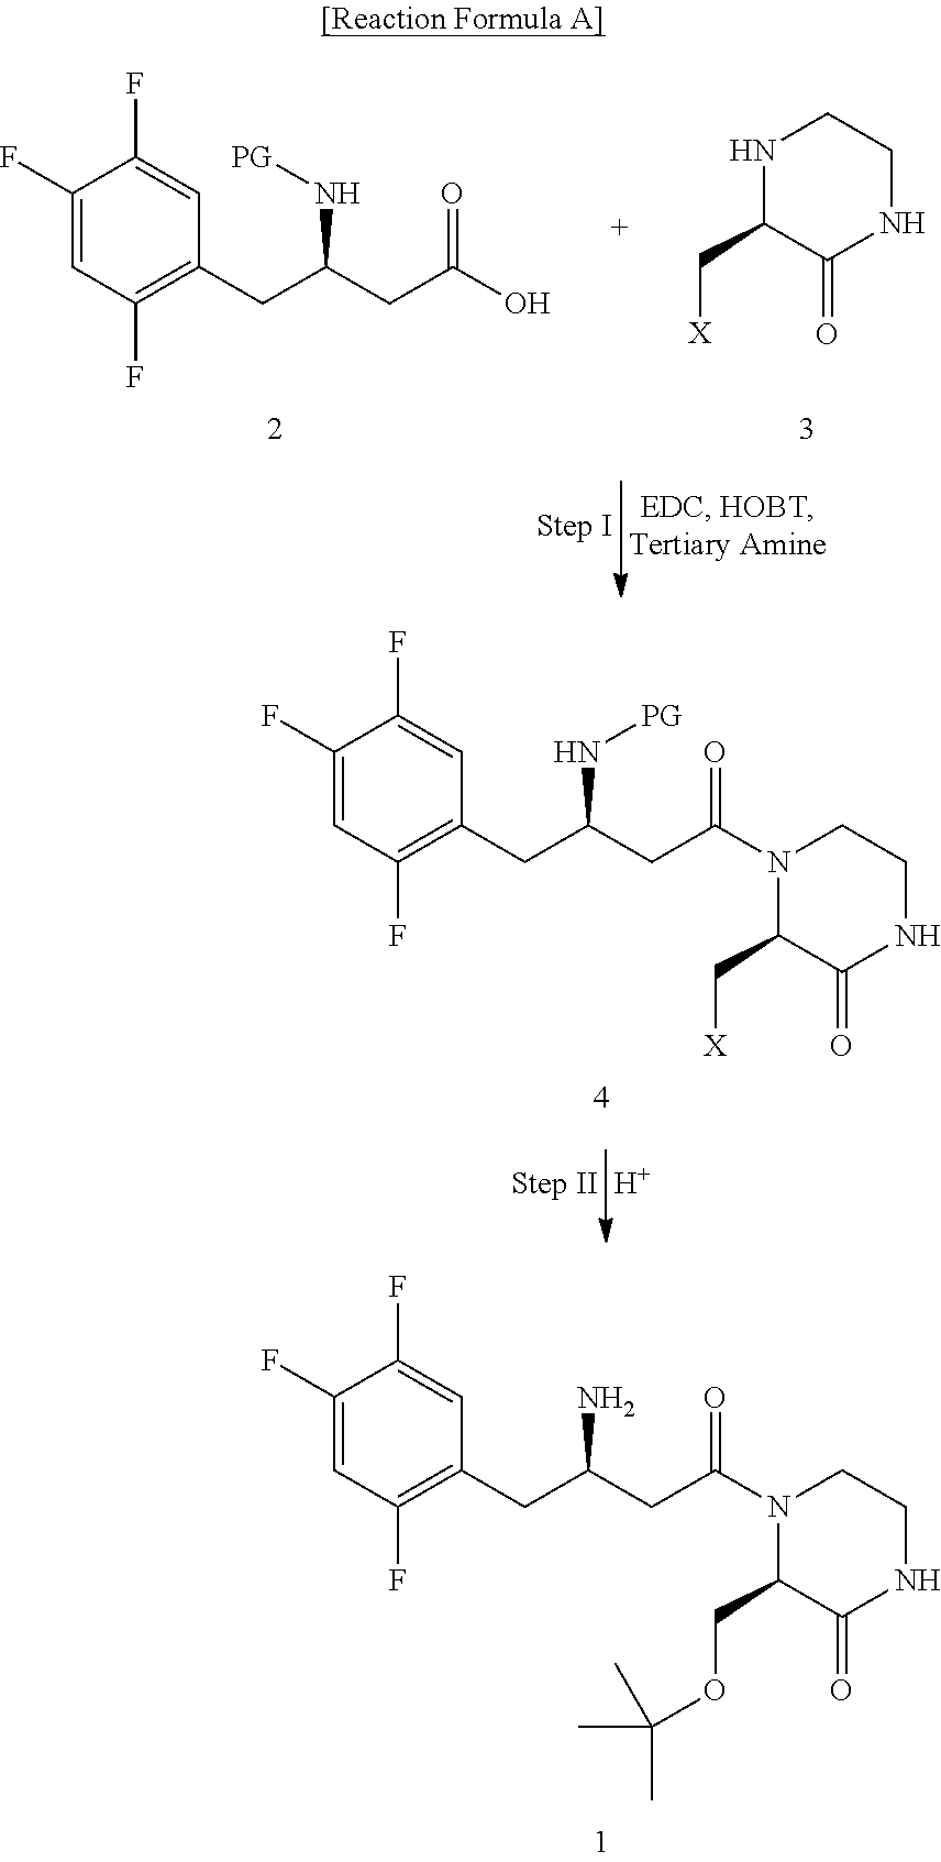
C1(F)=CC(F)=C(CC(CC(=O)N2C(COC(C)(C)C)C(=O)NCC2)N)C=C1F.C1(F)=CC(F)=C(CC(CC(O)=O)N[PG])C=C1F.N1C(C[X])C(=O)NCC1.[H].C1(F)=CC(F)=C(CC(CC(=O)N2C(C[X])C(=O)NCC2)N[PG])C=C1F
